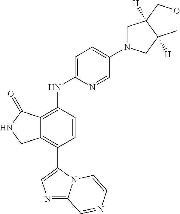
N1=C2N(C(C3=C4C(=C(NC5=CC=C(N6CC7([H])C([H])(C6)COC7)C=N5)C=C3)C(=O)NC4)=C1)C=CN=C2
